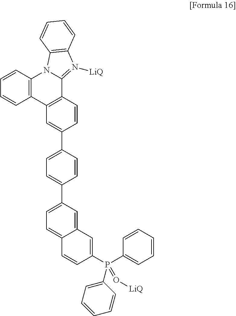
C12=C(C=CC=C1)N1C(=N([LiQ])C3=C1C=CC=C3)C1=C2C=C(C2=CC=C(C3=CC=C4C(=C3)C=C(P(C3=CC=CC=C3)(=O[LiQ])C3=CC=CC=C3)C=C4)C=C2)C=C1
